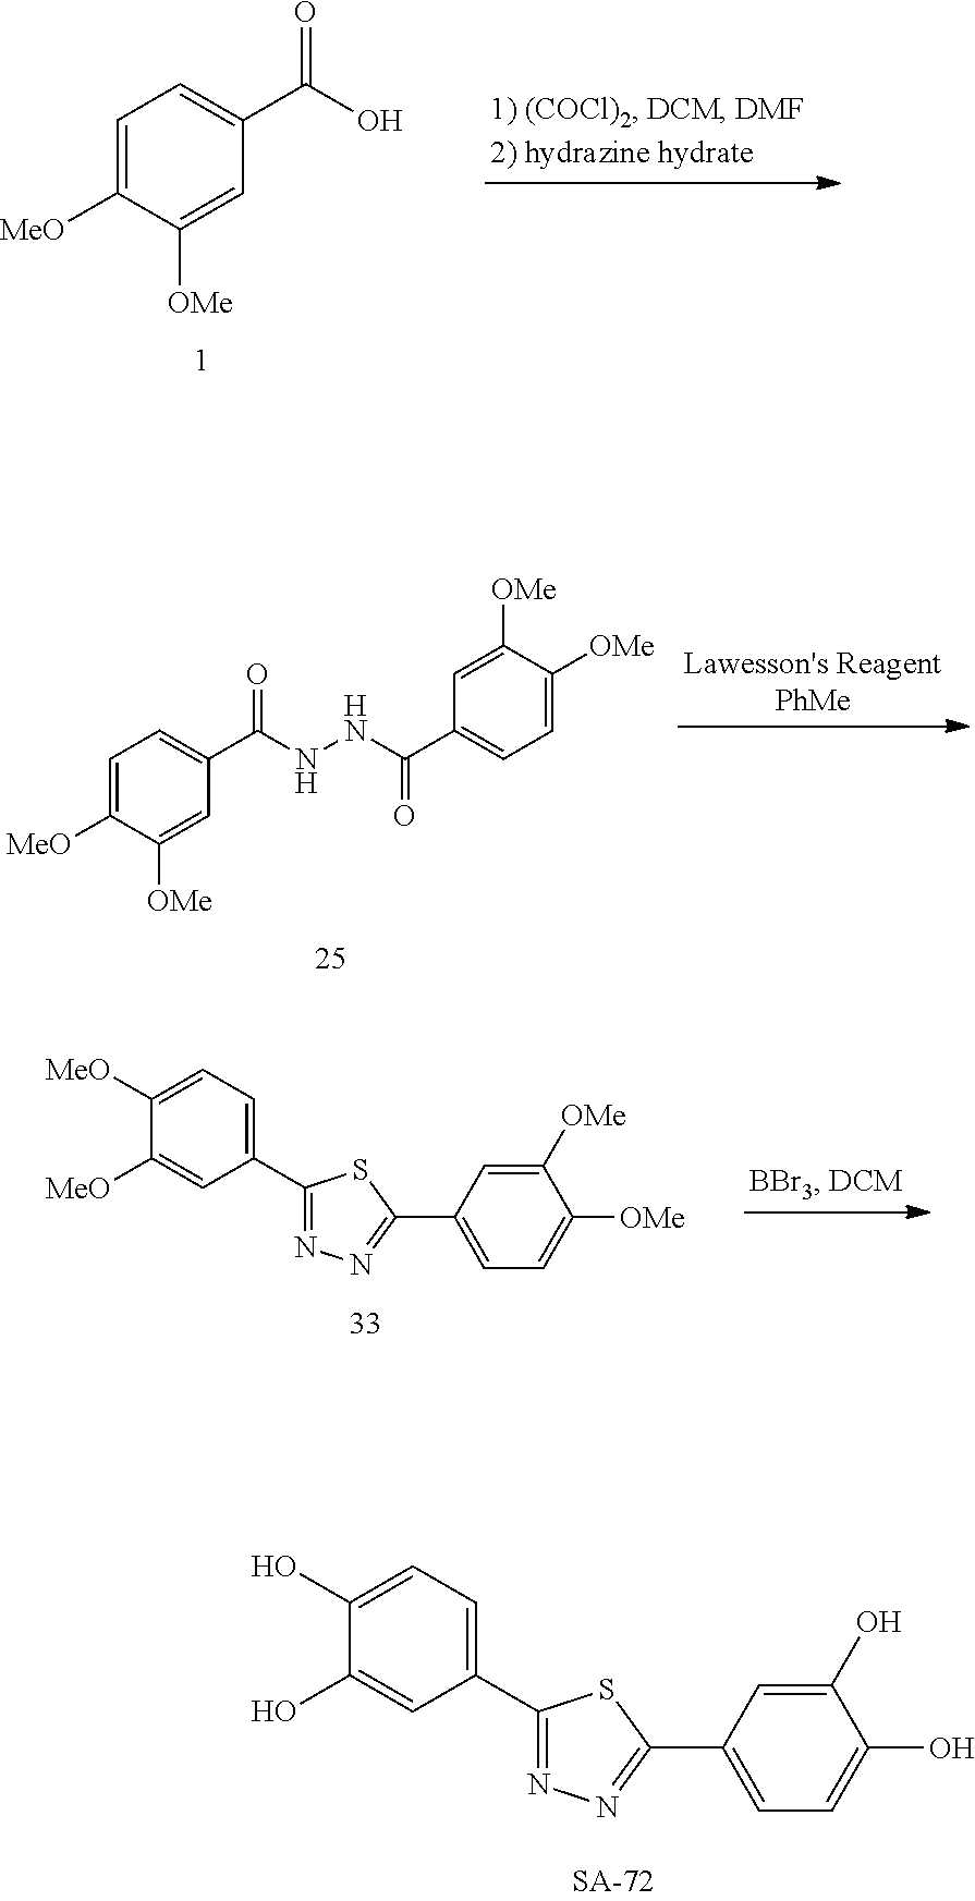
C1=C([MeO])C([OMe])=CC(C(O)=O)=C1.C1=C([MeO])C([OMe])=CC(C(NNC(=O)C2=CC=C([OMe])C([OMe])=C2)=O)=C1.C1(C2=CC=C([MeO])C([MeO])=C2)=NN=C(C2=CC=C([OMe])C([OMe])=C2)S1.C1(C2=CC=C(O)C(O)=C2)=NN=C(C2=CC=C(O)C(O)=C2)S1
